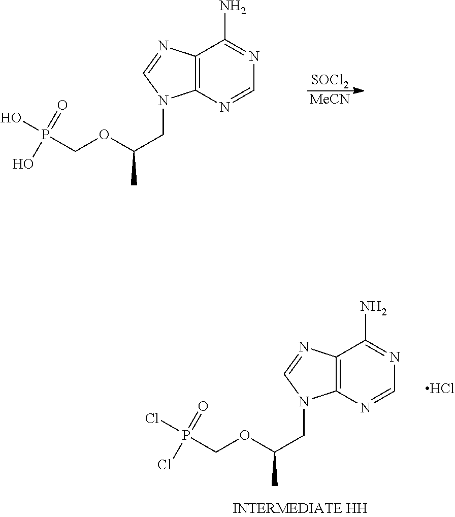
C12=C(N=CN=C1N)N(CC(OCP(Cl)(=O)Cl)C)C=N2.Cl.C12=C(N=CN=C1N)N(CC(OCP(O)(=O)O)C)C=N2.[SOCl2].[MeCN]
